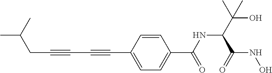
C(C#CC#CC1=CC=C(C(=O)NC(C(NO)=O)C(O)(C)C)C=C1)C(C)C
